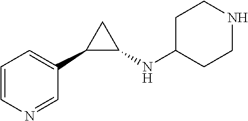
C1=CN=CC(C2C(NC3CCNCC3)C2)=C1
